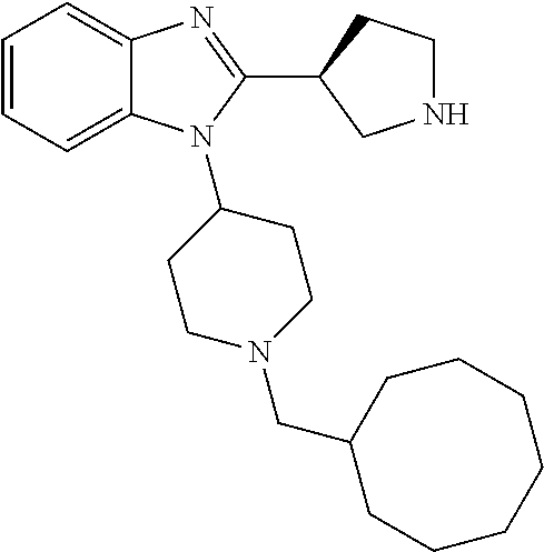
C1=CC=C2C(=C1)N=C(C1CNCC1)N2C1CCN(CC2CCCCCCC2)CC1
